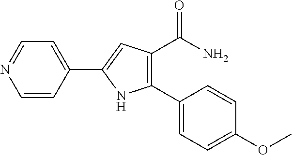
C1=CC(C2=CC(C(=O)N)=C(C3=CC=C(OC)C=C3)N2)=CC=N1
